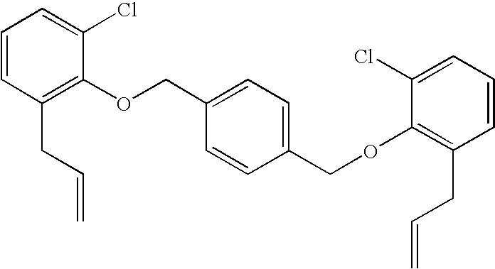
C1=CC(CC=C)=C(OCC2=CC=C(COC3=C(CC=C)C=CC=C3Cl)C=C2)C(Cl)=C1
